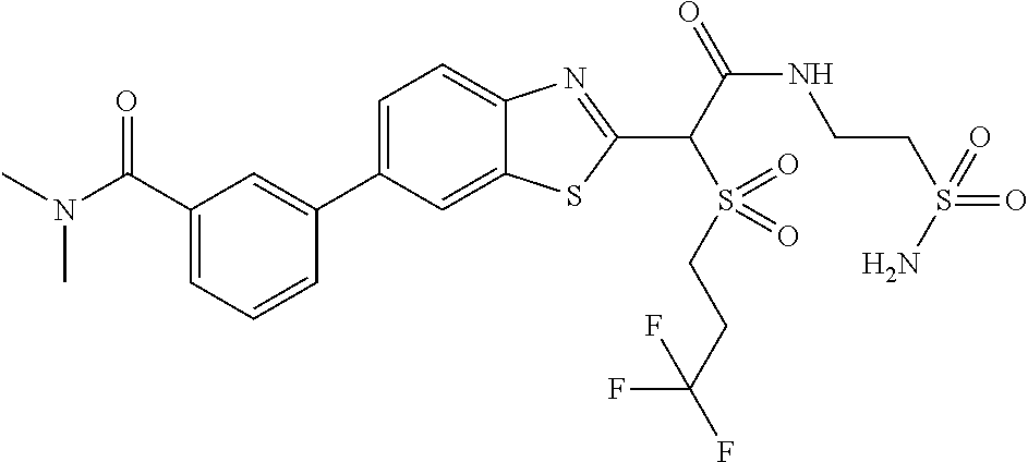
C1=C(C2=CC(C(N(C)C)=O)=CC=C2)C=C2C(=C1)N=C(C(S(CCC(F)(F)F)(=O)=O)C(=O)NCCS(=O)(=O)N)S2
